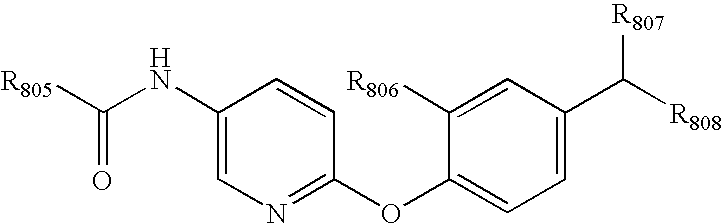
C1(C([R808])[R807])=CC=C(OC2=NC=C(NC([R805])=O)C=C2)C([R806])=C1
